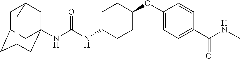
C1C2CC3CC(NC(=O)NC4CCC(OC5=CC=C(C(NC)=O)C=C5)CC4)(CC1C3)C2
